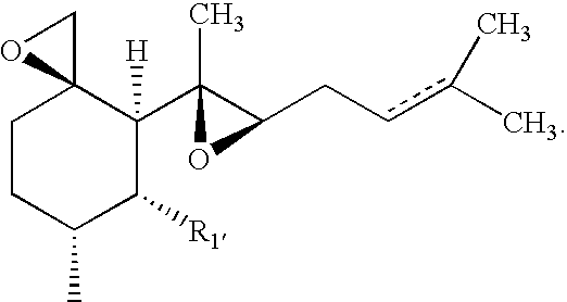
C1CC(C)C([R1])C([H])(C2(C)C(Ccc(C)C)O2)C12OC2
